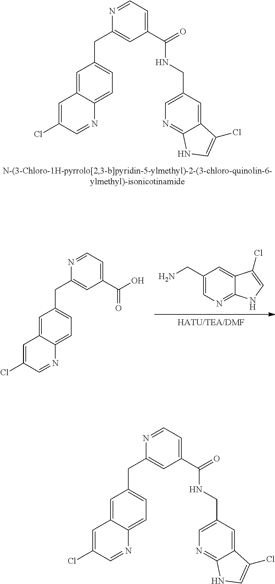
C1=C2C(=CC=C1CC1=CC(C(=O)NCC3=CN=C4C(=C3)C(Cl)=CN4)=CC=N1)N=CC(Cl)=C2.[HATU/TEA/DMF].C1(CN)=CN=C2C(=C1)C(Cl)=CN2.C1=C2C(=CC=C1CC1=CC(C(=O)O)=CC=N1)N=CC(Cl)=C2.C1=C2C(=CC=C1CC1=CC(C(=O)NCC3=CN=C4C(=C3)C(Cl)=CN4)=CC=N1)N=CC(Cl)=C2
